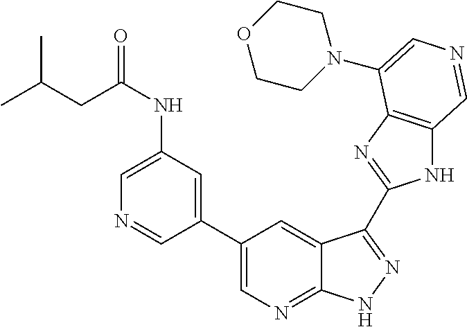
C1(C2=CN=C3C(=C2)C(C2=NC4=C(N2)C=NC=C4N2CCOCC2)=NN3)=CC(NC(=O)CC(C)C)=CN=C1
